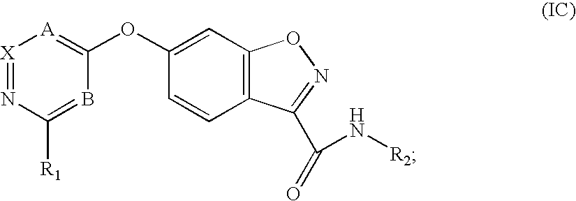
[X]1=NC([R1])=BC(OC2=CC3=C(C=C2)C(C(=O)N[R2])=NO3)=[A]1
